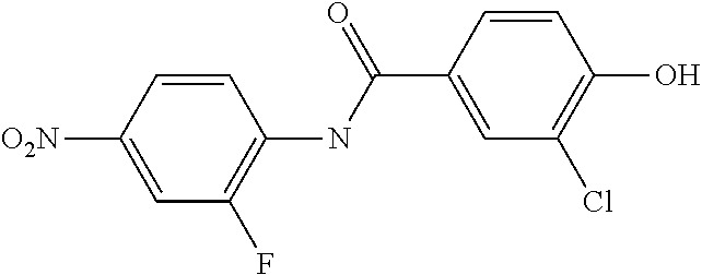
C1=C([O2N])C=CC(NC(C2=CC(Cl)=C(O)C=C2)=O)=C1F
